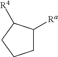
C1C([Ra])C([R4])CC1
